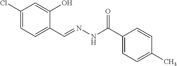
C1(Cl)=CC=C(C=NNC(C2=CC=C(C)C=C2)=O)C(O)=C1
